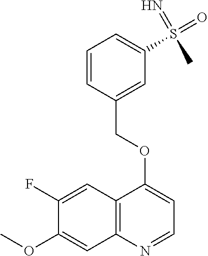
C12=C(N=CC=C1OCC1=CC(S(=O)(=N)C)=CC=C1)C=C(OC)C(F)=C2
